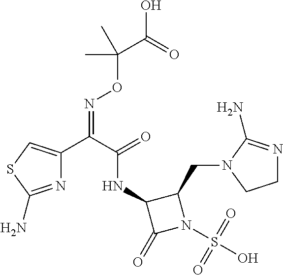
C1(=O)N(S(O)(=O)=O)C(CN2CCN=C2N)C1NC(C(C1=CSC(N)=N1)=NOC(C(=O)O)(C)C)=O
